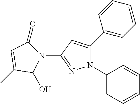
C1(C2=CC(N3C(O)C(C)=CC3=O)=NN2C2=CC=CC=C2)=CC=CC=C1
